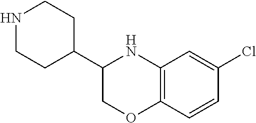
C12=C(C=CC(Cl)=C1)OCC(C1CCNCC1)N2
